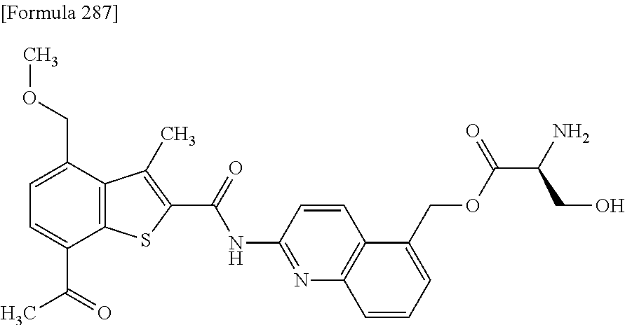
C1=C(C(=O)C)C2=C(C(COC)=C1)C(C)=C(C(=O)NC1=NC3=C(C=C1)C(COC(C(N)CO)=O)=CC=C3)S2
